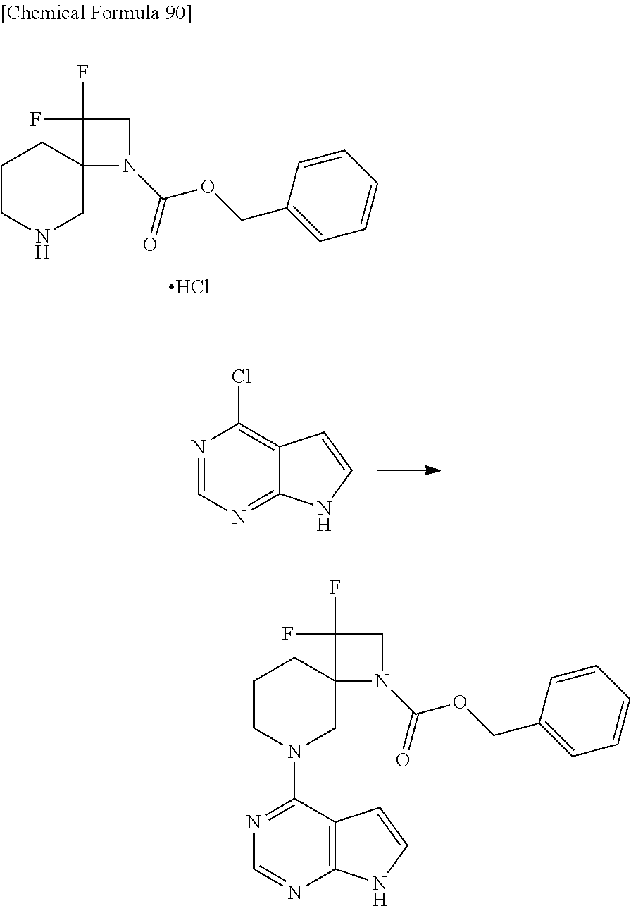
C1(F)(F)C2(N(C(=O)OCC3=CC=CC=C3)C1)CN(C1=NC=NC3=C1C=CN3)CCC2.C1(F)(F)C2(N(C(=O)OCC3=CC=CC=C3)C1)CNCCC2.Cl.N1=CN=C2C(=C1Cl)C=CN2
